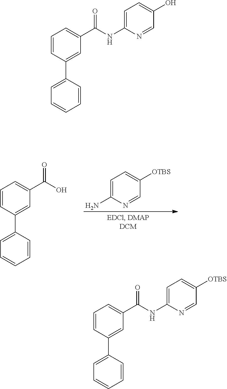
C1=NC(N)=CC=C1[OTBS].C1=CC(C2=CC=CC=C2)=CC(C(=O)O)=C1.C1=NC(NC(C2=CC=CC(C3=CC=CC=C3)=C2)=O)=CC=C1O.C1=C([OTBS])C=NC(NC(C2=CC=CC(C3=CC=CC=C3)=C2)=O)=C1
